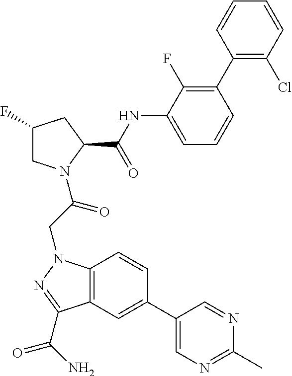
C1(C2=CC3=C(C=C2)N(CC(=O)N2CC(F)CC2C(NC2=CC=CC(C4=C(Cl)C=CC=C4)=C2F)=O)N=C3C(N)=O)=CN=C(C)N=C1
